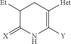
C1([Y])=C([Het])CC([Et])C(=[X])N1
